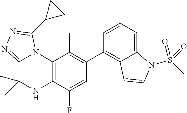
C1(C2=C3C(=CC=C2)N(S(C)(=O)=O)C=C3)=C(C)C2=C(C(F)=C1)NC(C)(C)C1=NN=C(C3CC3)N21
